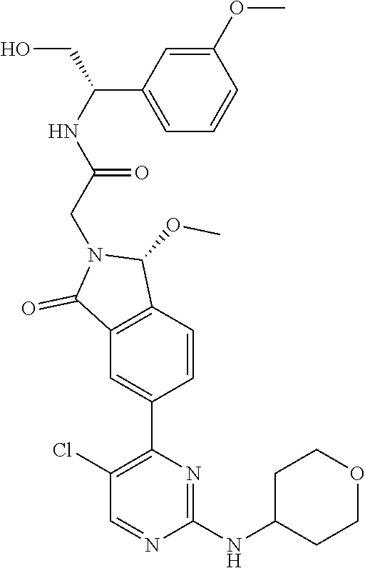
C(C(NC(CN1C(=O)C2=C(C1OC)C=CC(C1=C(Cl)C=NC(NC3CCOCC3)=N1)=C2)=O)C1=CC=CC(OC)=C1)O
